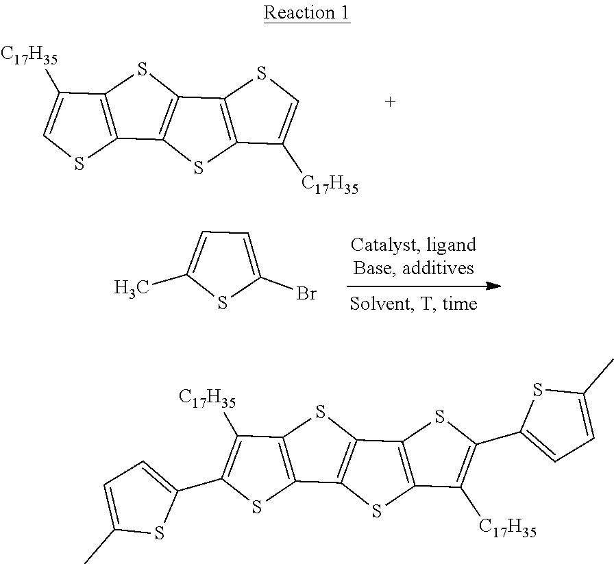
[C17H35]C1=CSC2=C1SC1=C2SC2=C1SC=C2[C17H35].C1=C(C)SC(Br)=C1.[C17H35]C1=C(C2=CC=C(C)S2)SC2=C1SC1=C2SC2=C1SC(C1=CC=C(C)S1)=C2[C17H35]
